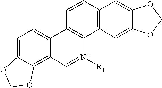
C1=C2C(=C3C(=C1)C1=C(C4=C(C=C1)C=C1C(=C4)OCO1)[N+]([R1])=C3)OCO2
